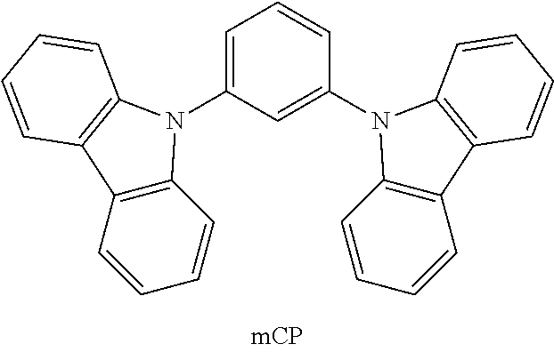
C12=C(C=CC=C1)C1=C(C=CC=C1)N2C1=CC=CC(N2C3=C(C=CC=C3)C3=C2C=CC=C3)=C1
